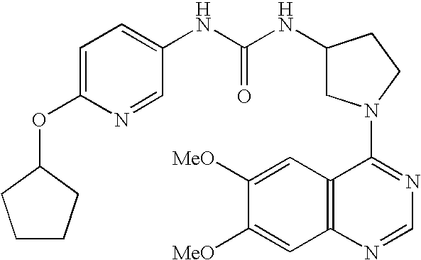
C1(OC2=CC=C(NC(NC3CN(C4=NC=NC5=C4C=C([MeO])C([MeO])=C5)CC3)=O)C=N2)CCCC1
